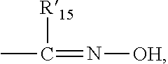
CC([R15])=N[OH]
